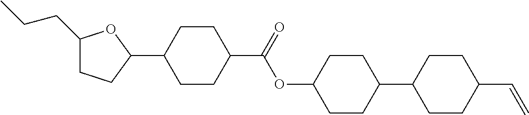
C1(CCC)CCC(C2CCC(C(OC3CCC(C4CCC(C=C)CC4)CC3)=O)CC2)O1
